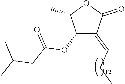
C1(OC(CC(C)C)=O)C(=CCC)C(=O)OC1C
